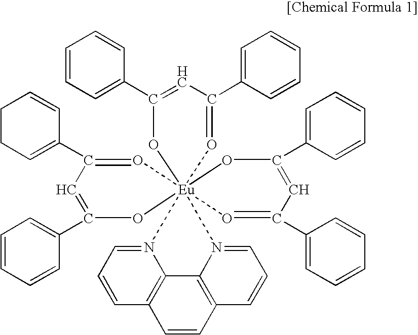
C1=CC=CC(C2=CC(C3=CCCC=C3)=O[Eu]345(N6=CC=CC7=C6C6=C(C=C7)C=CC=N63)(O2)(O=C(C2=CC=CC=C2)C=C(C2=CC=CC=C2)O4)OC(C2=CC=CC=C2)=CC(C2=CC=CC=C2)=O5)=C1
